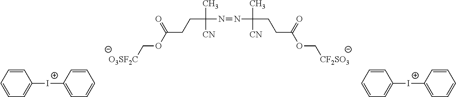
C(C(N=NC(CCC(OC[CF2SO3])=O)(C)[CN])(C)[CN])CC(OC[O3SF2C])=O.C1=C([I+]C2=CC=CC=C2)C=CC=C1.C1=C([I+]C2=CC=CC=C2)C=CC=C1
